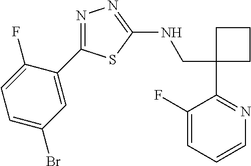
C1(CNC2=NN=C(C3=CC(Br)=CC=C3F)S2)(C2=NC=CC=C2F)CCC1
